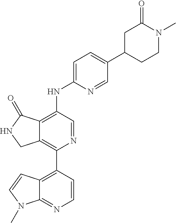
C12=C(C3=C4C(=NC=C3)N(C)C=C4)N=CC(NC3=CC=C(C4CCN(C)C(=O)C4)C=N3)=C1C(=O)NC2
